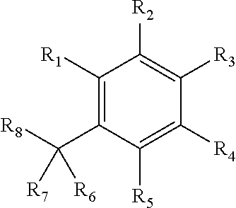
C1([R1])=C(C([R8])([R7])[R6])C([R5])=C([R4])C([R3])=C1[R2]
